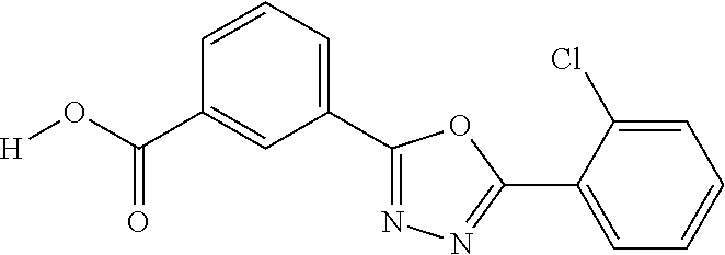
[H]OC(C1=CC(C2=NN=C(C3=CC=CC=C3Cl)O2)=CC=C1)=O
